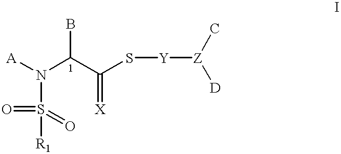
[A]N(C(C(S[Y][Z]([D])C)=[X])B)S(=O)(=O)[R1]
